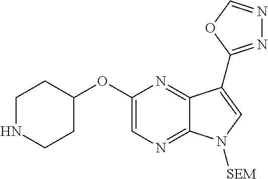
C1NCCC(OC2=CN=C3C(=N2)C(C2=NN=CO2)=CN3[SEM])C1
